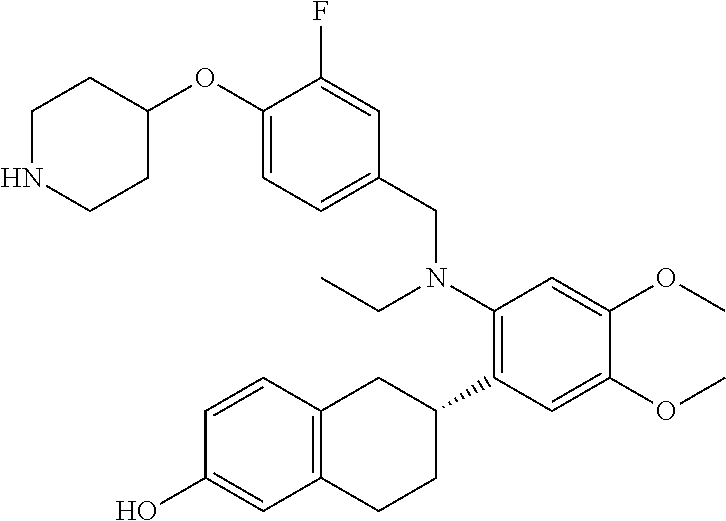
C1(OC2CCNCC2)=CC=C(CN(C2=C(C3CC4=C(CC3)C=C(O)C=C4)C=C(OC)C(OC)=C2)CC)C=C1F
